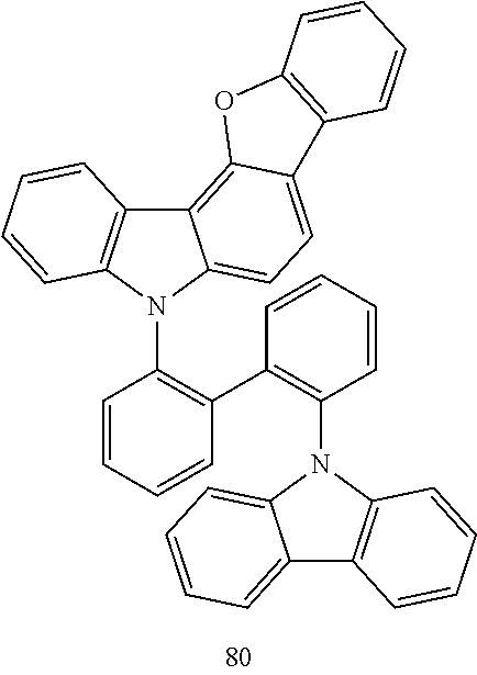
C12=C3C(=CC=C1N(C1=C(C4=C(N5C6=C(C7=CC=CC=C75)C=CC=C6)C=CC=C4)C=CC=C1)C1=C2C=CC=C1)C1=C(O3)C=CC=C1
